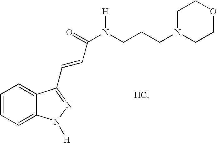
C1=CC=C2C(=C1)C(C=CC(N(CCCN1CCOCC1)[H])=O)=NN2[H].Cl
